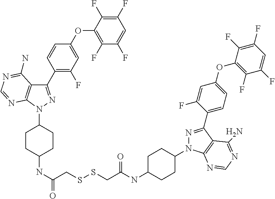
C1(C2=C(F)C=C(OC3=C(F)C(F)=CC(F)=C3F)C=C2)=NN(C2CCC(NC(CSSCC(NC3CCC(N4N=C(C5=CC=C(OC6=C(F)C(F)=CC(F)=C6F)C=C5F)C5=C4N=CN=C5N)CC3)=O)=O)CC2)C2=C1C(N)=NC=N2
